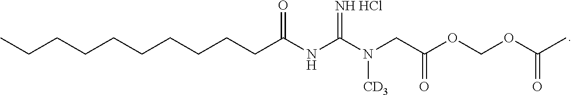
C(CCCCCCCCC(NC(N(CC(OCOC(C)=O)=O)[CD3])=[NH HCl])=O)C
